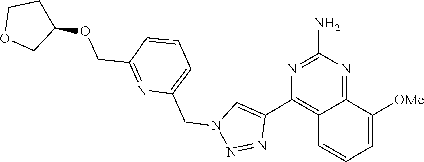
N1=C(N)N=C2C(=C1C1=CN(CC3=CC=CC(COC4CCOC4)=N3)N=N1)C=CC=C2[OMe]
